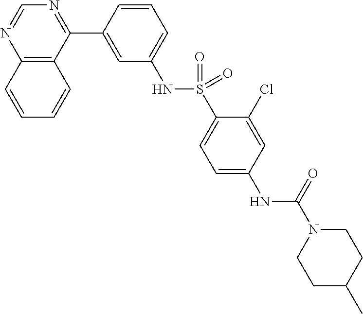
C12=C(C(C3=CC(NS(C4=CC=C(NC(N5CCC(C)CC5)=O)C=C4Cl)(=O)=O)=CC=C3)=NC=N1)C=CC=C2
